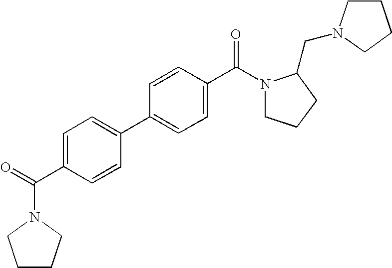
C1=C(C(=O)N2CCCC2)C=CC(C2=CC=C(C(N3CCCC3CN3CCCC3)=O)C=C2)=C1
